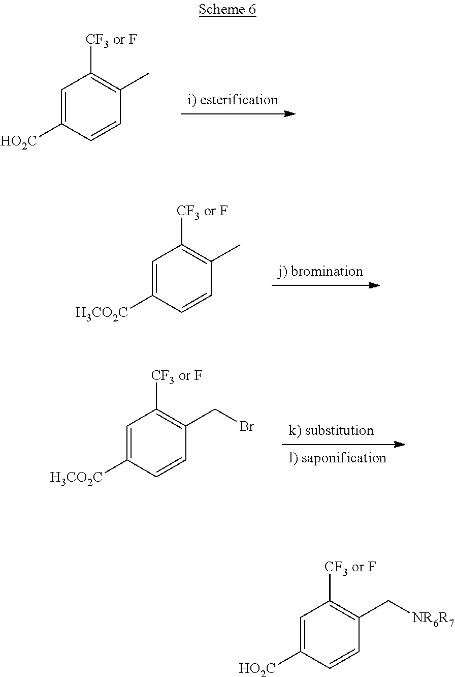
C1=C([HO2C])C=CC(C)=C1[CF3 or F].C1=C([H3CO2C])C=CC(C)=C1[CF3 or F].C1=C([H3CO2C])C=CC(CBr)=C1[CF3 or F].C1=C([HO2C])C=CC(C[NR6R7])=C1[CF3 or F]
